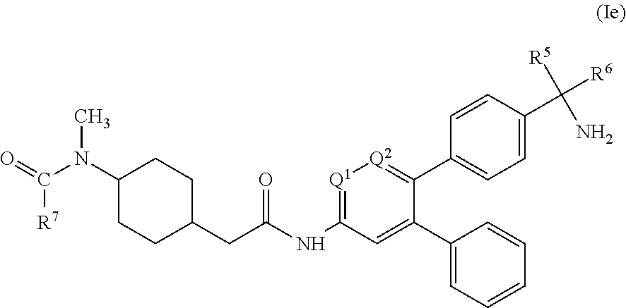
[Q1]1=C(NC(CC2CCC(N(C(=O)[R7])C)CC2)=O)C=C(C2=CC=CC=C2)C(C2=CC=C(C([R5])(N)[R6])C=C2)=[Q2]1
